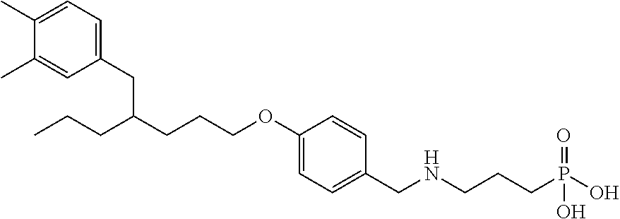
C1(C)=CC=C(CC(CCCOC2=CC=C(CNCCCP(O)(=O)O)C=C2)CCC)C=C1C
